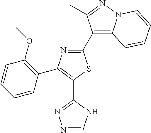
C1(C2=C3N(N=C2C)C=CC=C3)=NC(C2=C(OC)C=CC=C2)=C(C2=NN=CN2)S1
